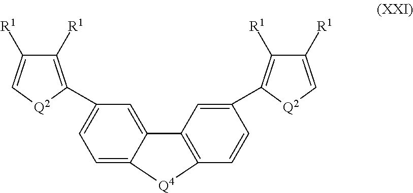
[R1]C1=C[Q2]C(C2=CC=C3C(=C2)C2=C(C=CC(C4=C([R1])C([R1])=C[Q2]4)=C2)[Q4]3)=C1[R1]
